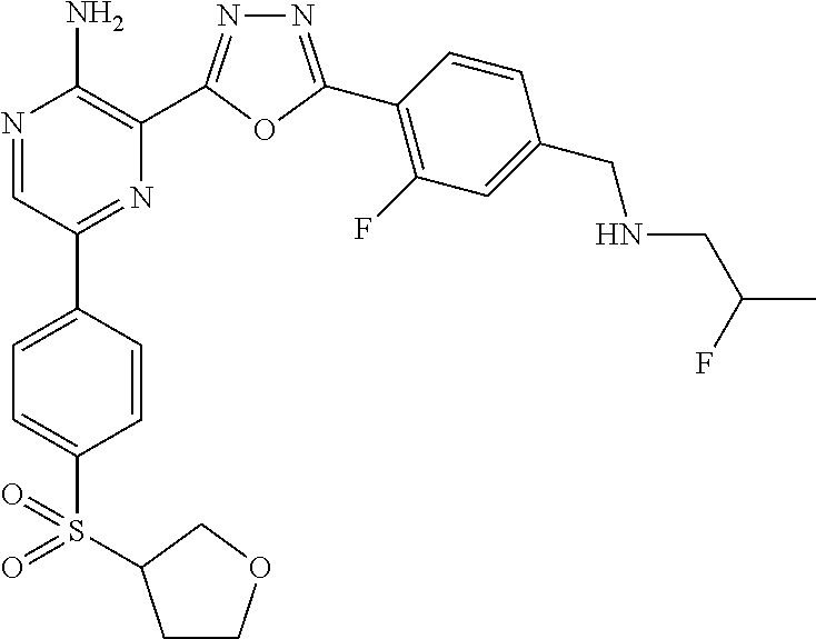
N1=C(C2=C(F)C=C(CNCC(F)C)C=C2)OC(C2=C(N)N=CC(C3=CC=C(S(=O)(=O)C4CCOC4)C=C3)=N2)=N1
